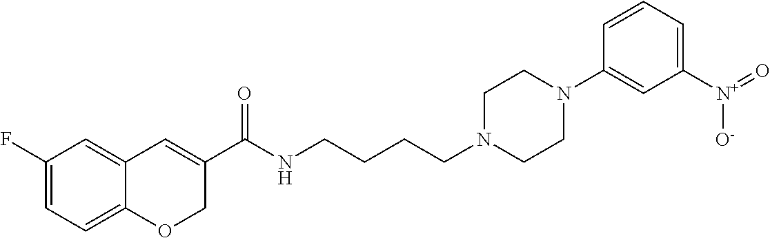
C1(F)=CC=C2C(=C1)C=C(C(NCCCCN1CCN(C3=CC([N+](=O)[O-])=CC=C3)CC1)=O)CO2
